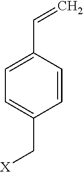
C1=CC(C=C)=CC=C1C[X]
